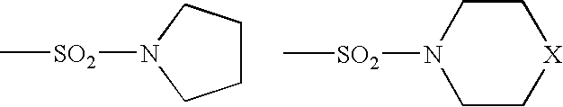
C1CCN([SO2]C)C1.N1([SO2]C)CC[X]CC1
